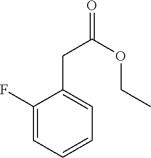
C1(CC(OCC)=O)=CC=CC=C1F
